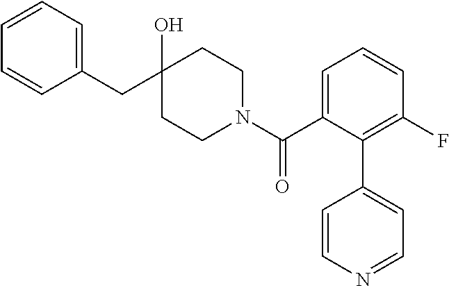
C1(CC2(O)CCN(C(C3=CC=CC(F)=C3C3=CC=NC=C3)=O)CC2)=CC=CC=C1
